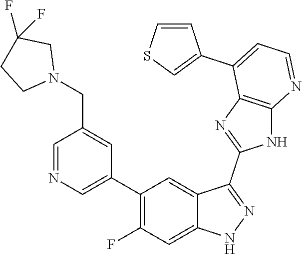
C1=NC=C(C2=C(F)C=C3C(=C2)C(C2=NC4=C(N2)N=CC=C4C2=CSC=C2)=NN3)C=C1CN1CC(F)(F)CC1
